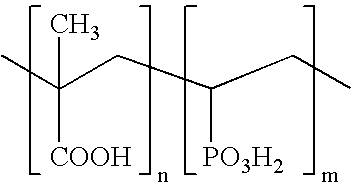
CC(CC(CC)[PO3H2])(C)[COOH]
